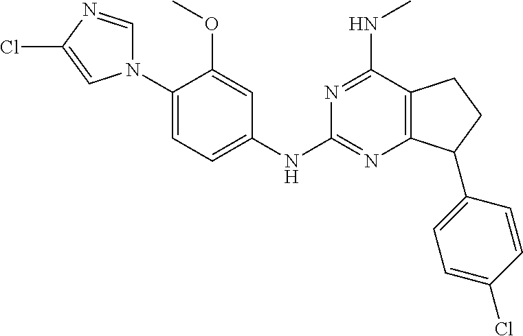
C1(N2C=NC(Cl)=C2)=CC=C(NC2=NC3=C(C(NC)=N2)CCC3C2=CC=C(Cl)C=C2)C=C1OC
